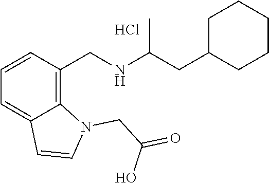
C1=CC(CNC(CC2CCCCC2)C)=C2C(=C1)C=CN2CC(=O)O.Cl
